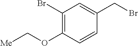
C1(Br)=C(OC[Me])C=CC(CBr)=C1
